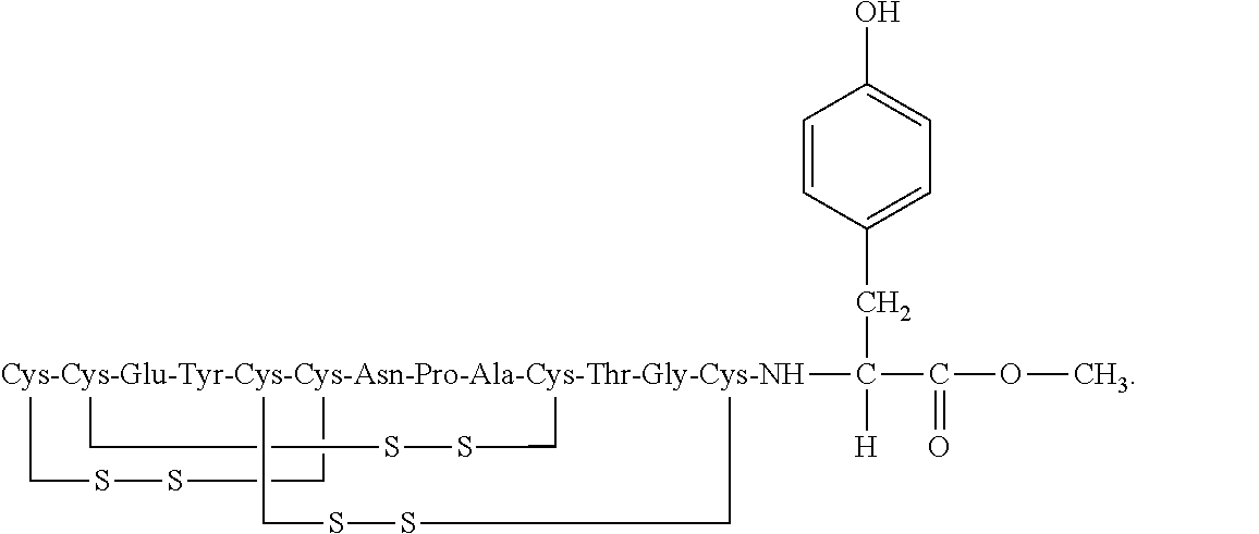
[Cys-Cys-Glu-Tyr-Cys-Cys-Asn-Pro-Ala-Cys-Thr-Gly-Cys-NH]123(C(CC4=CC=C(O)C=C4)([H])C(OC)=O)(CSSC1)(CSSC2)CSSC3
